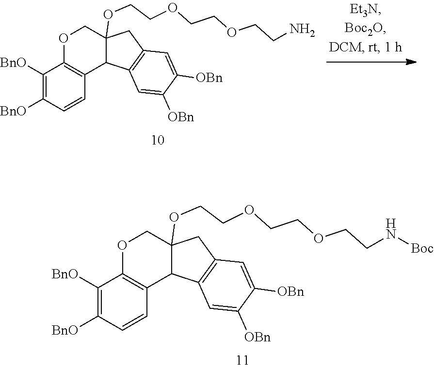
C1([BnO])=C([BnO])C=CC2=C1OCC1(OCCOCCOCCN[Boc])C2C2=C(C1)C=C([OBn])C([OBn])=C2.C1([BnO])=C([BnO])C=CC2=C1OCC1(OCCOCCOCCN)C2C2=C(C1)C=C([OBn])C([OBn])=C2
